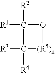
[R1]C1([R2])O[(R5)n]C1([R3])[R4]
